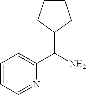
C1=CC=NC(C(N)C2CCCC2)=C1
